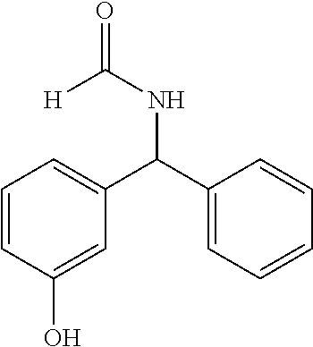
C1=CC(O)=CC(C(C2=CC=CC=C2)NC([H])=O)=C1
